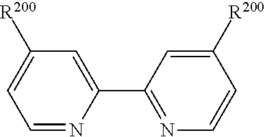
C1=NC(C2=NC=CC([R200])=C2)=CC([R200])=C1
